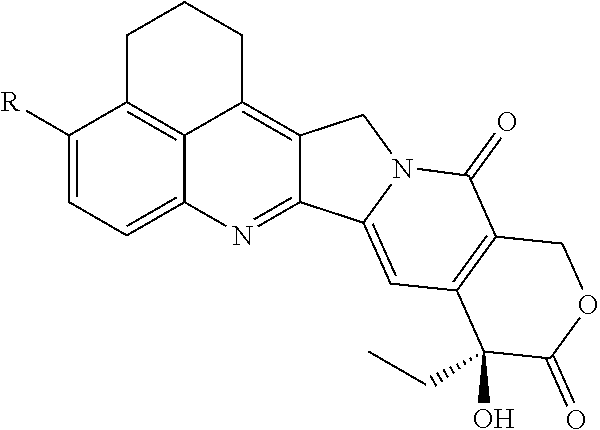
C1([R])=CC=C2C3=C1CCCC3=C1C(=N2)C2=CC3=C(C(=O)N2C1)COC(=O)C3(O)CC
